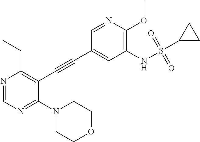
N1(C2=NC=NC(CC)=C2C#CC2=CC(NS(C3CC3)(=O)=O)=C(OC)N=C2)CCOCC1
